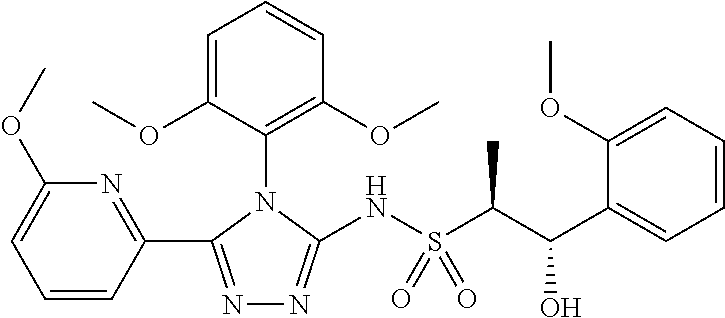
C1=C(OC)C(N2C(NS(C(C(O)C3=CC=CC=C3OC)C)(=O)=O)=NN=C2C2=NC(OC)=CC=C2)=C(OC)C=C1
